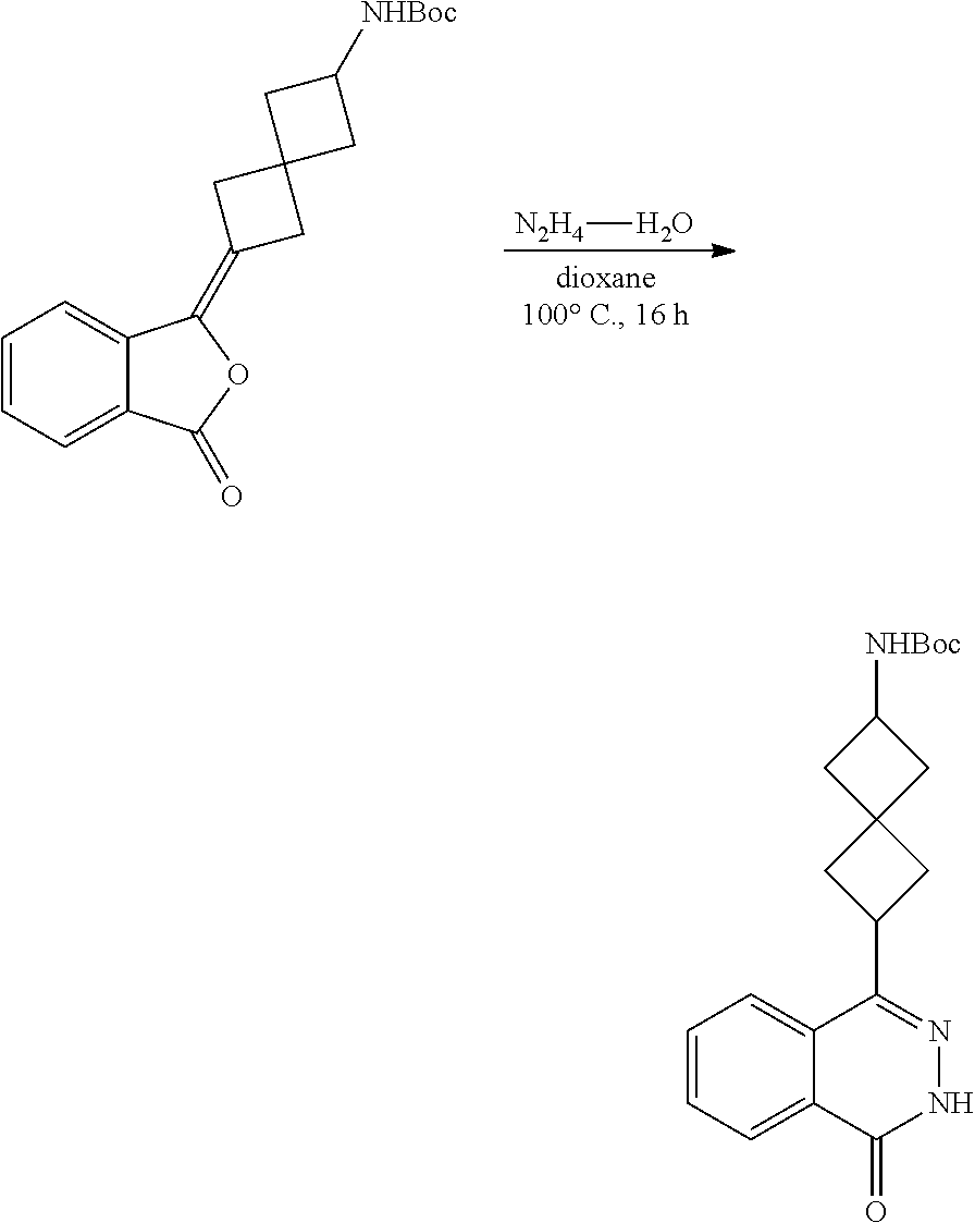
[N2H4]O.C1=CC=C2C(=C1)C(=C1CC3(C1)CC([NHBoc])C3)OC2=O.C1=CC=C2C(=C1)C(C1CC3(C1)CC([NHBoc])C3)=NNC2=O
